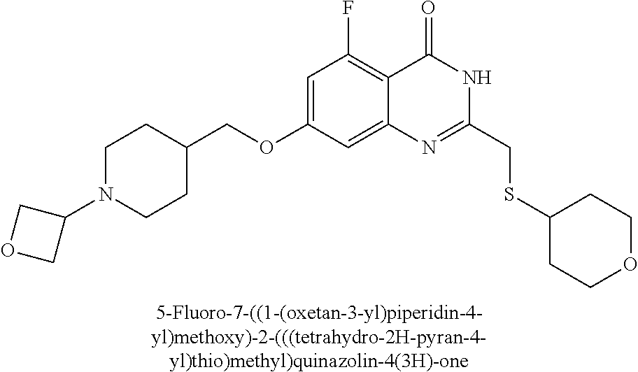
[5-Fluoro-7-((1-(oxetan-3-yl)piperidin-4-yl)methoxy)-2-(((tetrahydro-2H-pyran-4-yl)thio)methyl)quinazolin-4(3H)-one].C1(OCC2CCN(C3COC3)CC2)=CC(F)=C2C(=C1)N=C(CSC1CCOCC1)NC2=O
